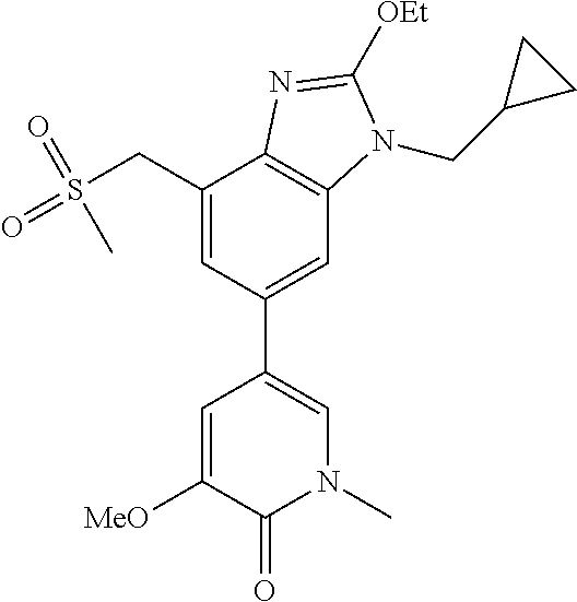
C1(CS(=O)(=O)C)=CC(C2=CN(C)C(=O)C([MeO])=C2)=CC2=C1N=C([OEt])N2CC1CC1
